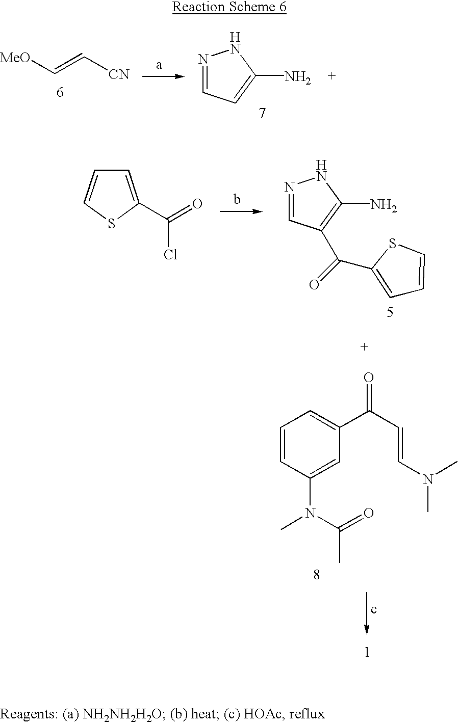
[MeO]C=C[CN].N1=CC=C(N)N1.C1=C(C(Cl)=O)SC=C1.N1=CC(C(=O)C2=CC=CS2)=C(N)N1.C1=CC(N(C)C(C)=O)=CC(C(C=CN(C)C)=O)=C1
